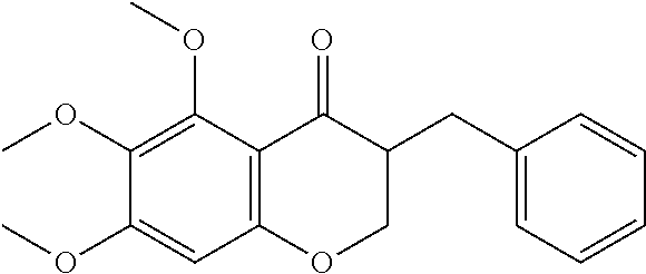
C12=C(C(OC)=C(OC)C(OC)=C1)C(=O)C(CC1=CC=CC=C1)CO2
